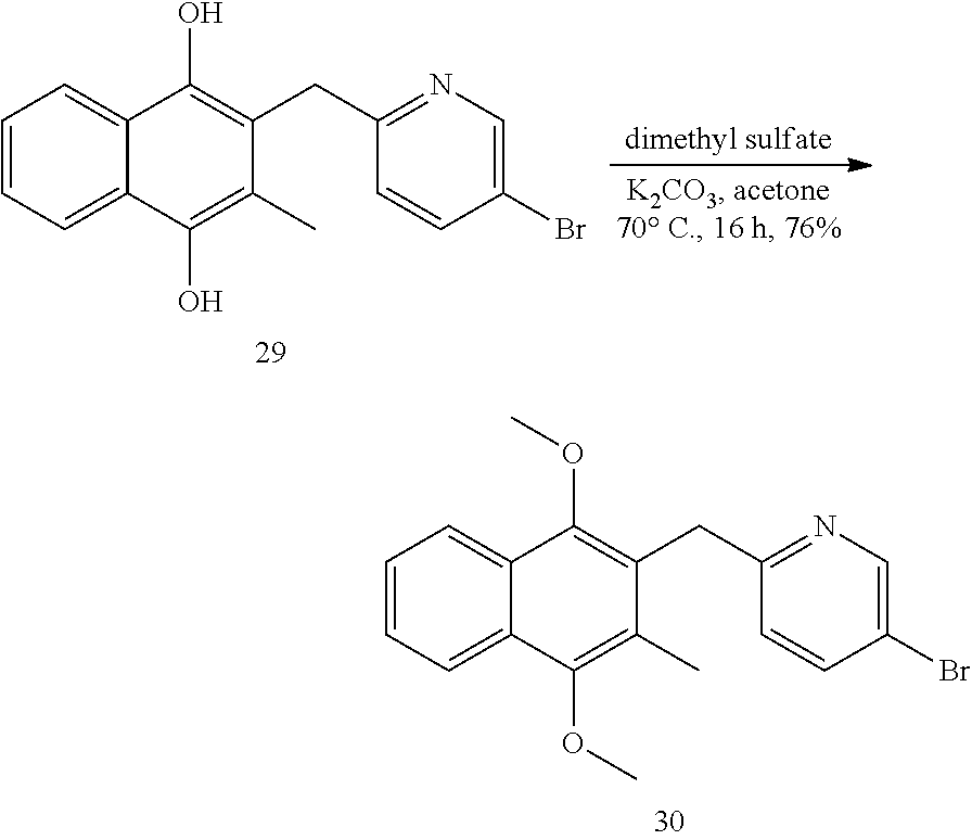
C1=CC(CC2=C(O)C3=CC=CC=C3C(O)=C2C)=NC=C1Br.O(C)C1=C(CC2=NC=C(Br)C=C2)C(C)=C(OC)C2=CC=CC=C12
